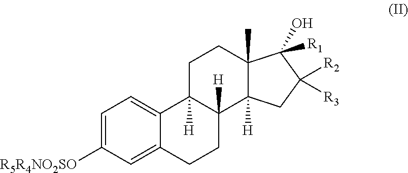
C1=C([R5R4NO2SO])C=C2C(=C1)C1([H])C([H])(CC2)C2([H])C(C)(CC1)C(O)([R1])C([R2])([R3])C2
